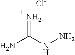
[Cl-].NC(NN)=N
